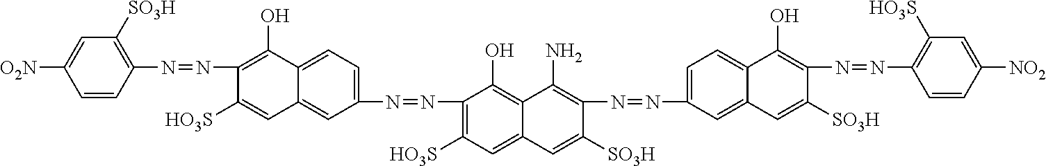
C1=CC(N=NC2=C(O)C3=CC=C(N=NC4=C([HO3S])C=C5C(=C4O)C(N)=C(N=NC4=CC=C6C(=C4)C=C([SO3H])C(N=NC4=C([HO3S])C=C([NO2])C=C4)=C6O)C([SO3H])=C5)C=C3C=C2[HO3S])=C([SO3H])C=C1[O2N]
